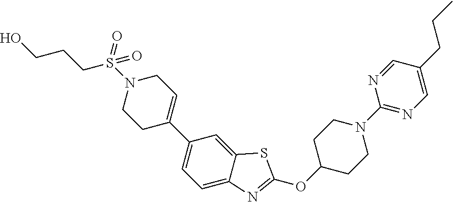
C1C(C2=CC=C3C(=C2)SC(OC2CCN(C4=NC=C(CCC)C=N4)CC2)=N3)=CCN(S(CCCO)(=O)=O)C1
